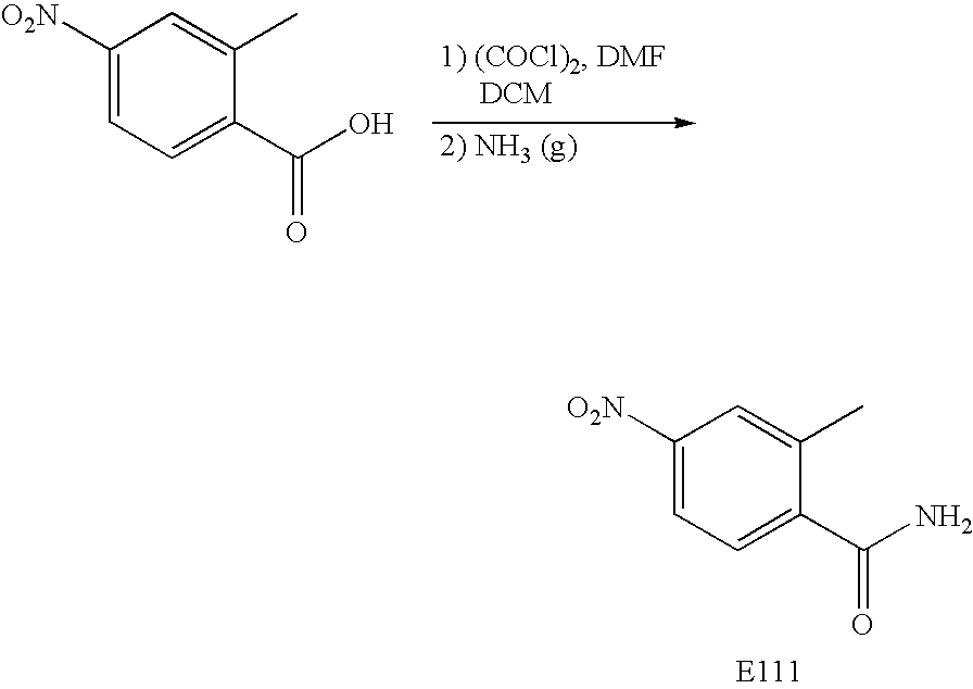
C1([O2N])=CC=C(C(N)=O)C(C)=C1.C1=C(C(O)=O)C(C)=CC([O2N])=C1
